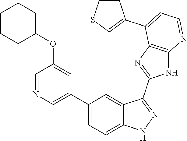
C1(C2=CC=C3C(=C2)C(C2=NC4=C(N2)N=CC=C4C2=CSC=C2)=NN3)=CN=CC(OC2CCCCC2)=C1
